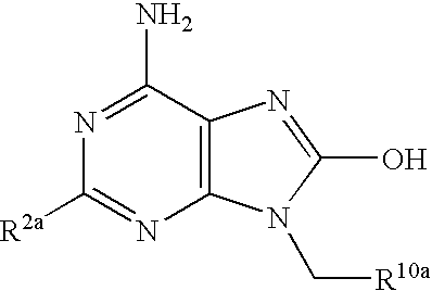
C12=C(C(N)=NC([R2a])=N1)N=C(O)N2C[R10a]
